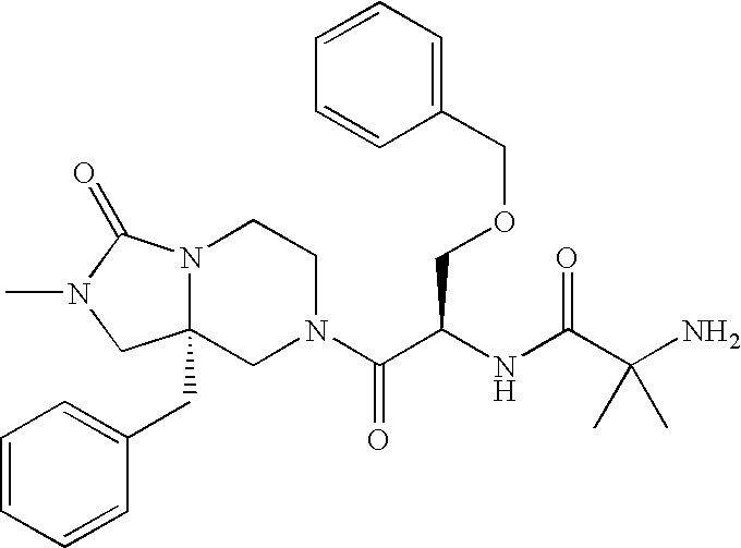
C1(COCC(C(N2CCN3C(CC4=CC=CC=C4)(C2)CN(C)C3=O)=O)NC(C(N)(C)C)=O)=CC=CC=C1
